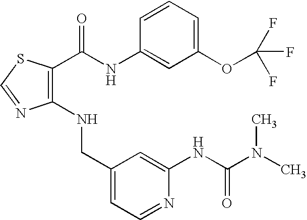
C1(NCC2=CC=NC(NC(N(C)C)=O)=C2)=C(C(NC2=CC(OC(F)(F)F)=CC=C2)=O)SC=N1
